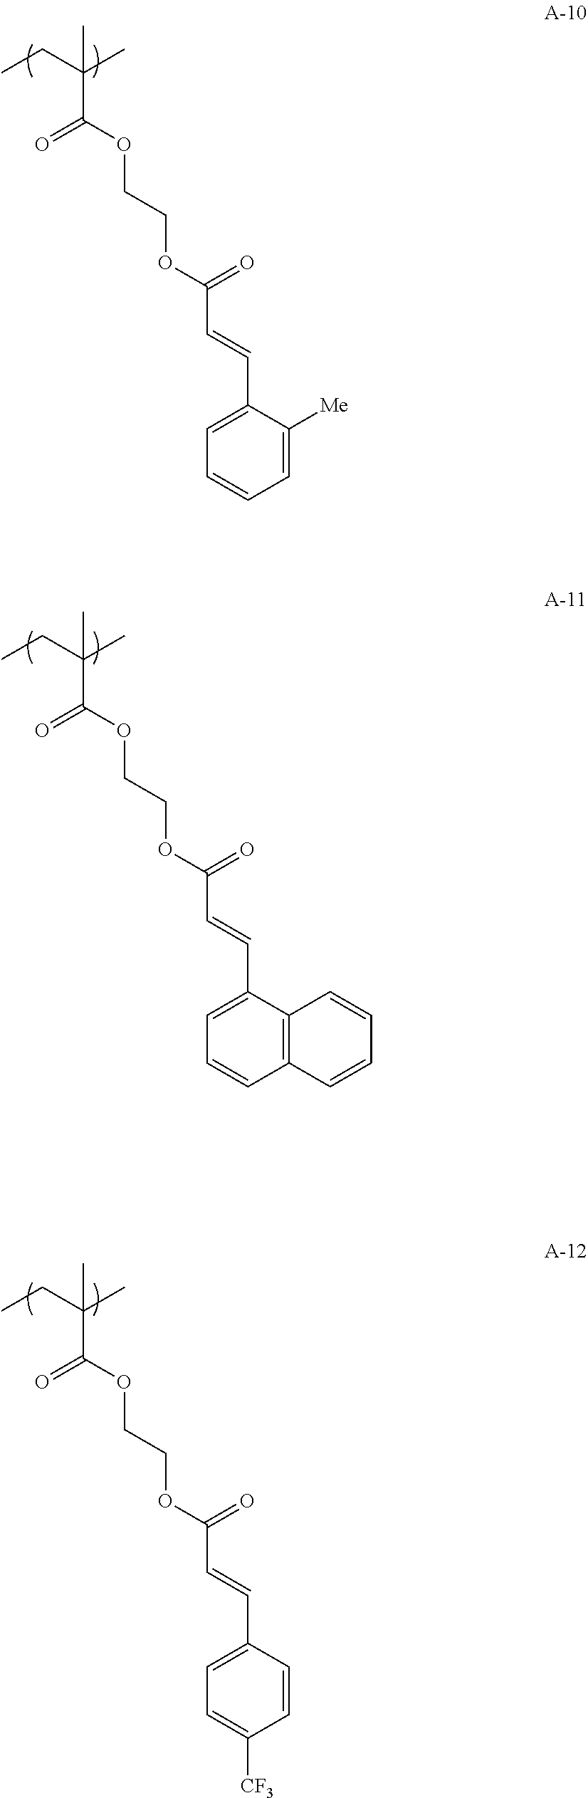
C1=C(C=CC(OCCOC(C(CC)(C)C)=O)=O)C([Me])=CC=C1.C1=C(C=CC(OCCOC(C(CC)(C)C)=O)=O)C2=C(C=C1)C=CC=C2.C1=C(C=CC(OCCOC(C(CC)(C)C)=O)=O)C=CC([CF3])=C1
